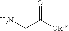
NCC([ORA4])=O
